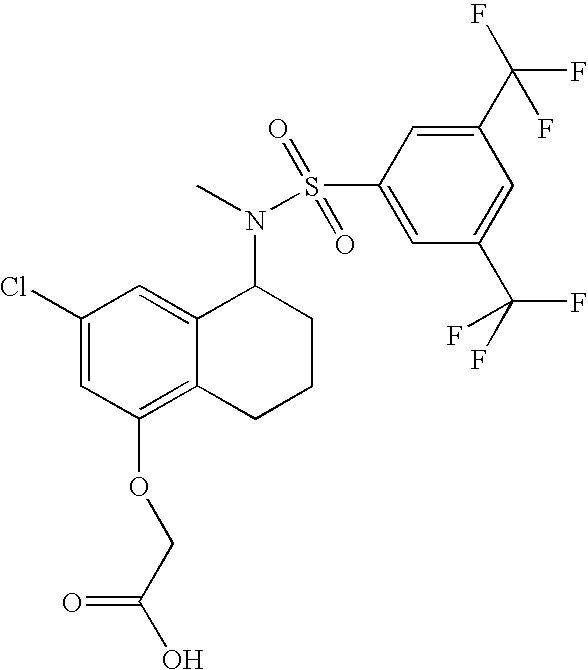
C1(Cl)=CC(OCC(O)=O)=C2C(=C1)C(N(S(C1=CC(C(F)(F)F)=CC(C(F)(F)F)=C1)(=O)=O)C)CCC2
